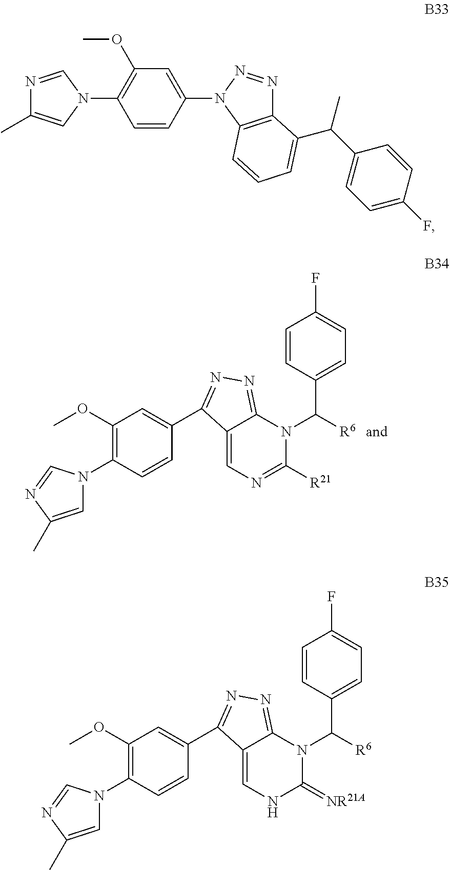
C1=C(C)N=CN1C1=C(OC)C=C(C2=NN=C3C2=CN=C([R21])N3C([R6])C2=CC=C(F)C=C2)C=C1.N1=CN(C2=C(OC)C=C(N3C4=C(N=N3)C(C(C3=CC=C(F)C=C3)C)=CC=C4)C=C2)C=C1C.C1=C(C)N=CN1C1=C(OC)C=C(C2=NN=C3C2=CNC(=[NR21A])N3C([R6])C2=CC=C(F)C=C2)C=C1
